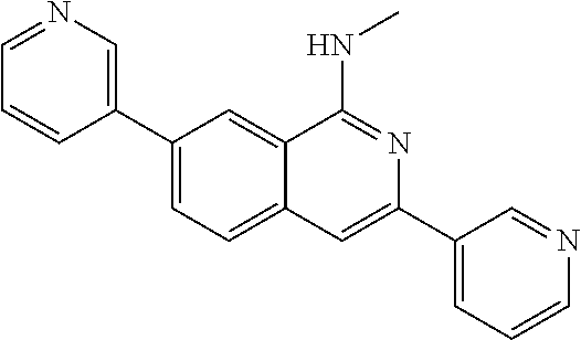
C1(C2=CC=C3C(=C2)C(NC)=NC(C2=CC=CN=C2)=C3)=CN=CC=C1
